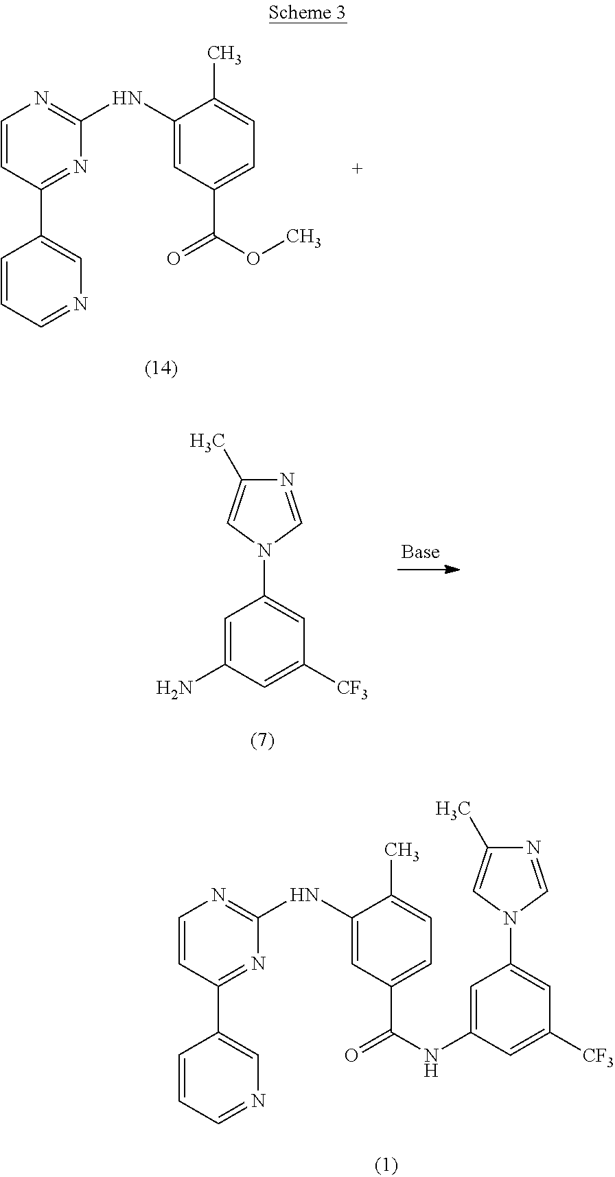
C1=CC(C2=CN=CC=C2)=NC(NC2=CC(C(OC)=O)=CC=C2C)=N1.N1=CN(C2=CC([CF3])=CC(N)=C2)C=C1C.C1=CC(C2=CN=CC=C2)=NC(NC2=CC(C(NC3=CC(N4C=C(C)N=C4)=CC([CF3])=C3)=O)=CC=C2C)=N1
